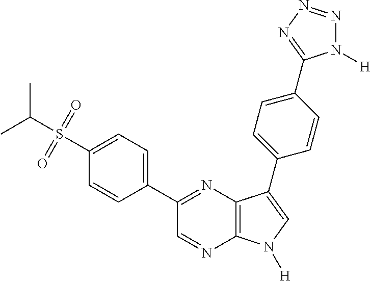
CC(S(=O)(=O)C1=CC=C(C2=NC3=C(N=C2)N([H])C=C3C2=CC=C(C3=NN=NN3[H])C=C2)C=C1)C
